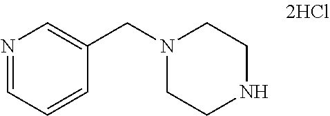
N1=CC=CC(CN2CCNCC2)=C1
